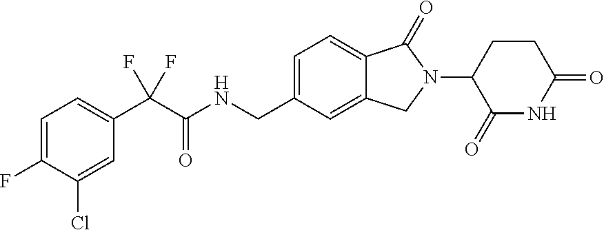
C1=C(F)C(Cl)=CC(C(C(NCC2=CC=C3C(=C2)CN(C2C(=O)NC(=O)CC2)C3=O)=O)(F)F)=C1
